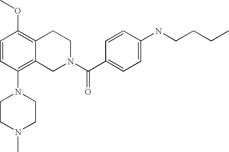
C1=CC(N2CCN(C)CC2)=C2C(=C1OC)CCN(C(C1=CC=C(NCCCC)C=C1)=O)C2
